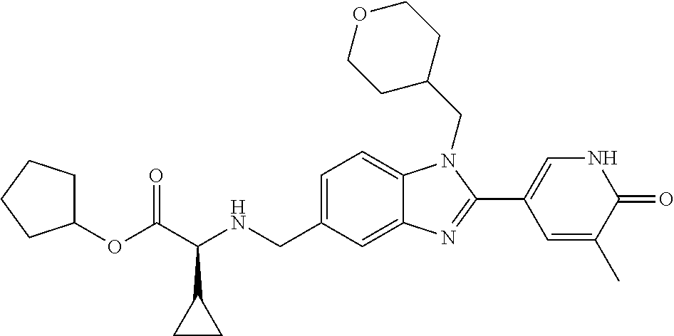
C(C(NCC1=CC=C2C(=C1)N=C(C1=CNC(=O)C(C)=C1)N2CC1CCOCC1)C1CC1)(=O)OC1CCCC1
